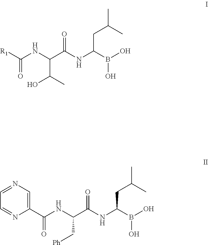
[R1]C(=O)NC(C(O)C)C(=O)NC(CC(C)C)B(O)O.C1(C(=O)NC(C[Ph])C(=O)NC(CC(C)C)B(O)O)=CN=CC=N1
